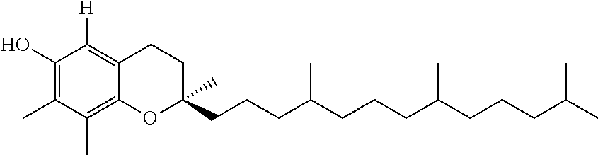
C1(O)=C(C)C(C)=C2C(=C1[H])CCC(CCCC(CCCC(CCCC(C)C)C)C)(C)O2
